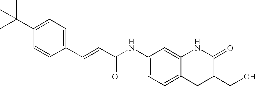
C(C1=CC=C(C(C)(C)C)C=C1)=CC(NC1=CC=C2C(=C1)NC(=O)C(CO)C2)=O
